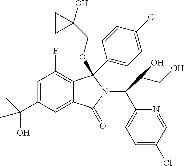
CC(C1=CC(F)=C2C(=C1)C(=O)N(C(C1=CC=C(Cl)C=N1)C(CO)O)C2(OCC1(O)CC1)C1=CC=C(Cl)C=C1)(O)C
